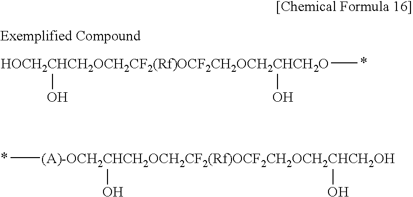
[HOCH2CHCH2OCH2CF2(Rf)OCF2CH2OCH2CHCH2O](C)(O)O.C[(A)-OCH2CHCH2OCH2CF2(Rf)OCF2CH2OCH2CHCH2OH](O)O
